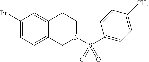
C1(Br)=CC=C2C(=C1)CCN(S(C1=CC=C(C)C=C1)(=O)=O)C2
